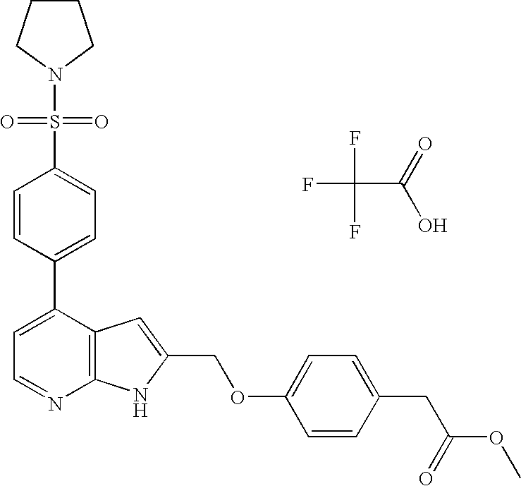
FC(F)(C(=O)O)F.C1(C2=CC=NC3=C2C=C(COC2=CC=C(CC(OC)=O)C=C2)N3)=CC=C(S(N2CCCC2)(=O)=O)C=C1
